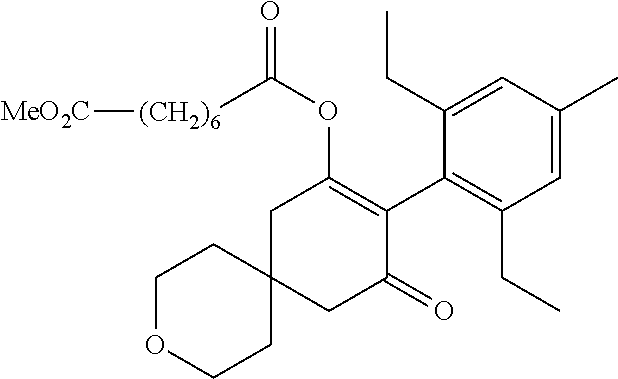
C1OCCC2(C1)CC(=O)C(C1=C(CC)C=C(C)C=C1CC)=C(OC([(CH2)6][MeO2C])=O)C2
